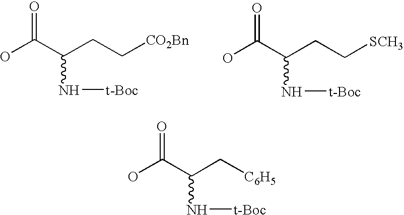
OC(C(CC[CO2Bn])N[t-Boc])=O.OC(C(CC[SCH3])N[t-Boc])=O.OC(C(C[C6H5])N[t-Boc])=O
